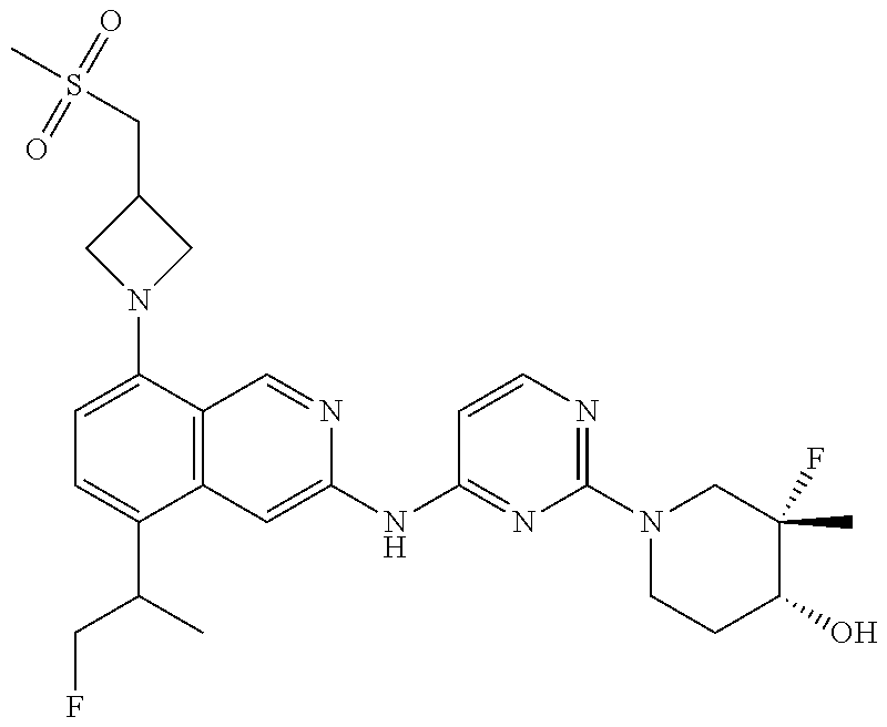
C1=C(N2CC(CS(C)(=O)=O)C2)C2=C(C(C(C)CF)=C1)C=C(NC1=NC(N3CCC(O)C(F)(C)C3)=NC=C1)N=C2
